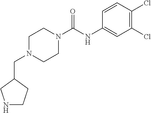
C1(Cl)=C(Cl)C=CC(NC(N2CCN(CC3CNCC3)CC2)=O)=C1
